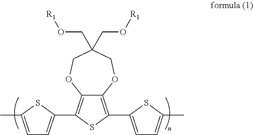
C1=C(C)SC(C2=C3C(=C(C4=CC=C(C)S4)S2)OCC(CO[R1])(CO[R1])CO3)=C1
